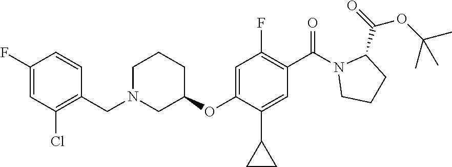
C1(OC2=CC(F)=C(C(=O)N3CCCC3C(=O)OC(C)(C)C)C=C2C2CC2)CCCN(CC2=C(Cl)C=C(F)C=C2)C1
